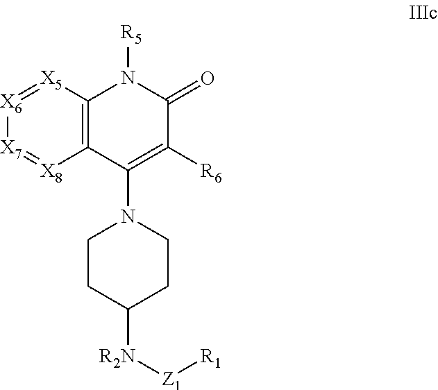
C1(N2CCC([R2N][Z1][R1])CC2)=C([R6])C(=O)N([R5])C2=C1[X8]=[X7][X6]=[X5]2
